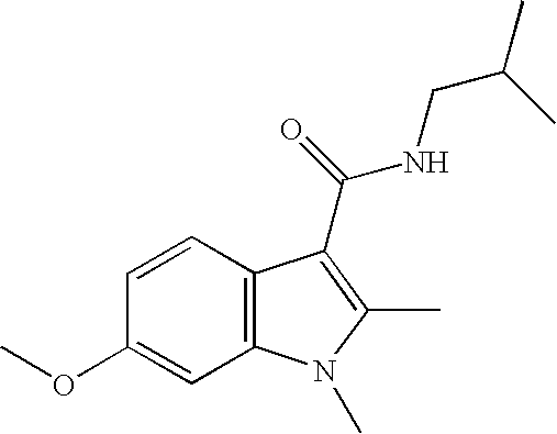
C1=CC2=C(C=C1OC)N(C)C(C)=C2C(NCC(C)C)=O
